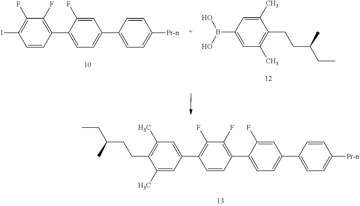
C1=CC(I)=C(F)C(F)=C1C1=CC=C(C2=CC=C([Pr-n])C=C2)C=C1F.OB(O)C1=CC(C)=C(CCC(C)CC)C(C)=C1.C1=CC(C2=CC(C)=C(CCC(C)CC)C(C)=C2)=C(F)C(F)=C1C1=CC=C(C2=CC=C([Pr-n])C=C2)C=C1F
